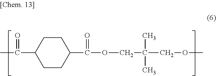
CC(C1CCC(C(OCC(COC)(C)C)=O)CC1)=O
